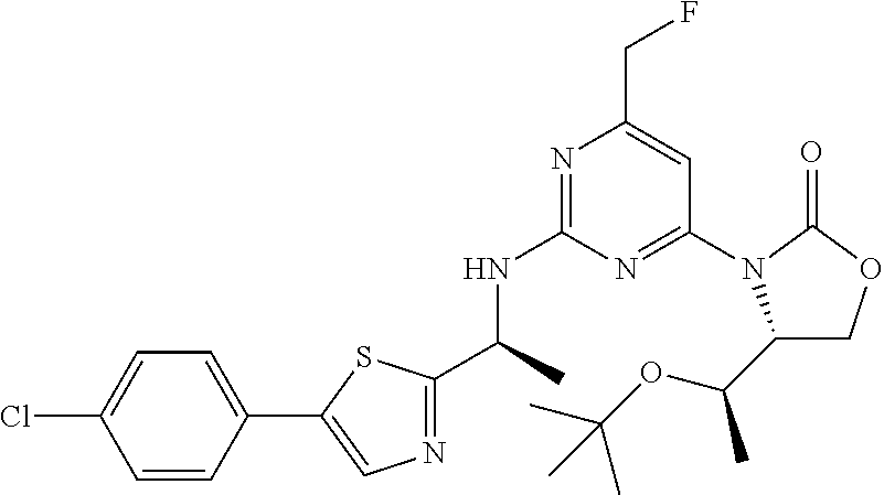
C(C)(NC1=NC(CF)=CC(N2C(C(OC(C)(C)C)C)COC2=O)=N1)C1=NC=C(C2=CC=C(Cl)C=C2)S1
